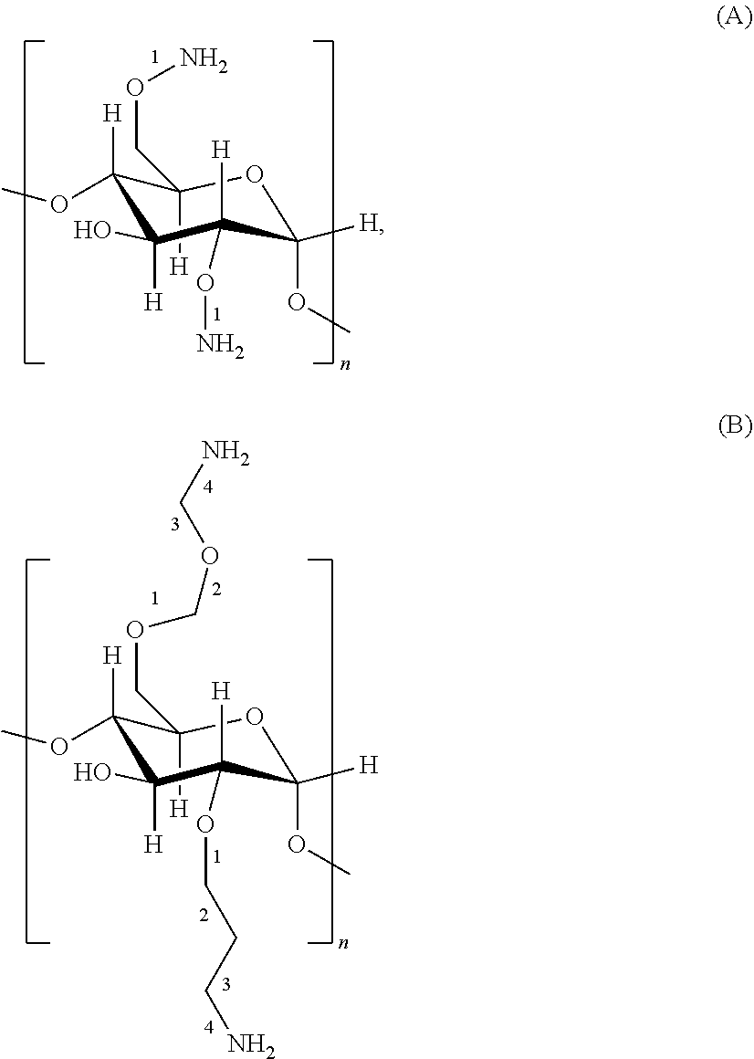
[H]C1(CON)C([H])(OC)C(O)([H])C([H])(ON)C([H])(OC)O1.[H]C1(COCOCN)C([H])(OC)C(O)([H])C([H])(OCCCN)C([H])(OC)O1
